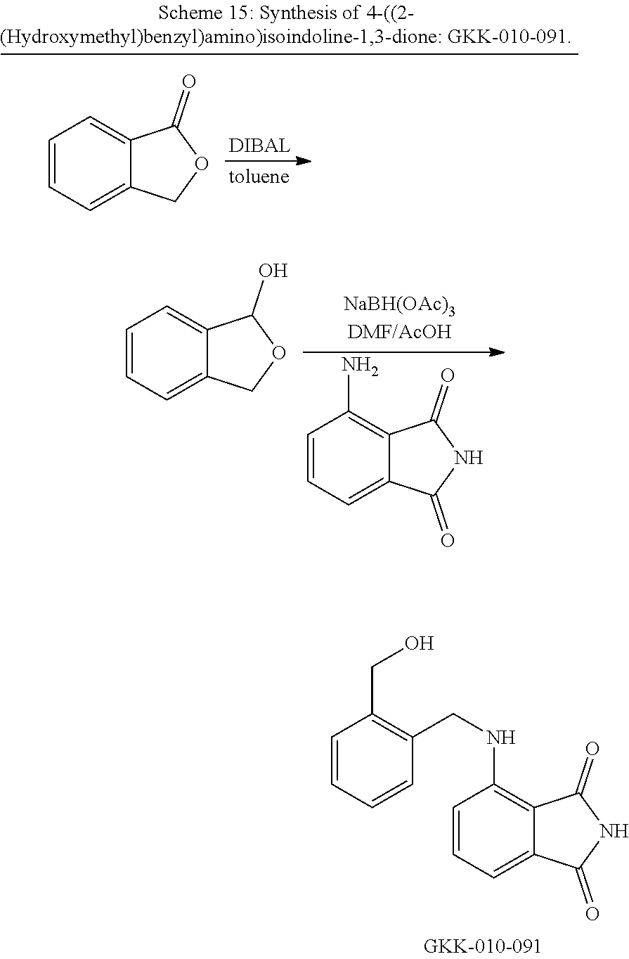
C1=CC=C2C(=C1)C(=O)OC2.C1=CC=C2C(=C1N)C(=O)NC2=O.C1=CC=C2C(=C1)C(O)OC2.C1=CC=CC(CNC2=C3C(=CC=C2)C(=O)NC3=O)=C1CO
